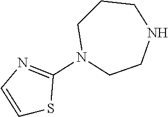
N1(C2=NC=CS2)CCNCCC1
